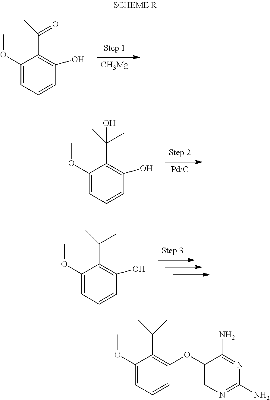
[CH3Mg].C1(OC)=CC=CC(O)=C1C(C)=O.C1(OC)=CC=CC(O)=C1C(C)C.C1(OC)=CC=CC(O)=C1C(C)(O)C.[Pd/C].C1(OC)=CC=CC(OC2=CN=C(N)N=C2N)=C1C(C)C
